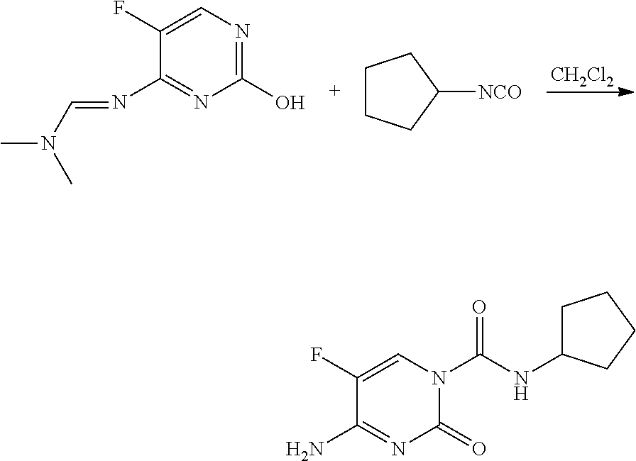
[CH2Cl2].C1(F)=CN=C(O)N=C1N=CN(C)C.C1CCC([NCO])C1.C1(F)=CN(C(NC2CCCC2)=O)C(=O)N=C1N
